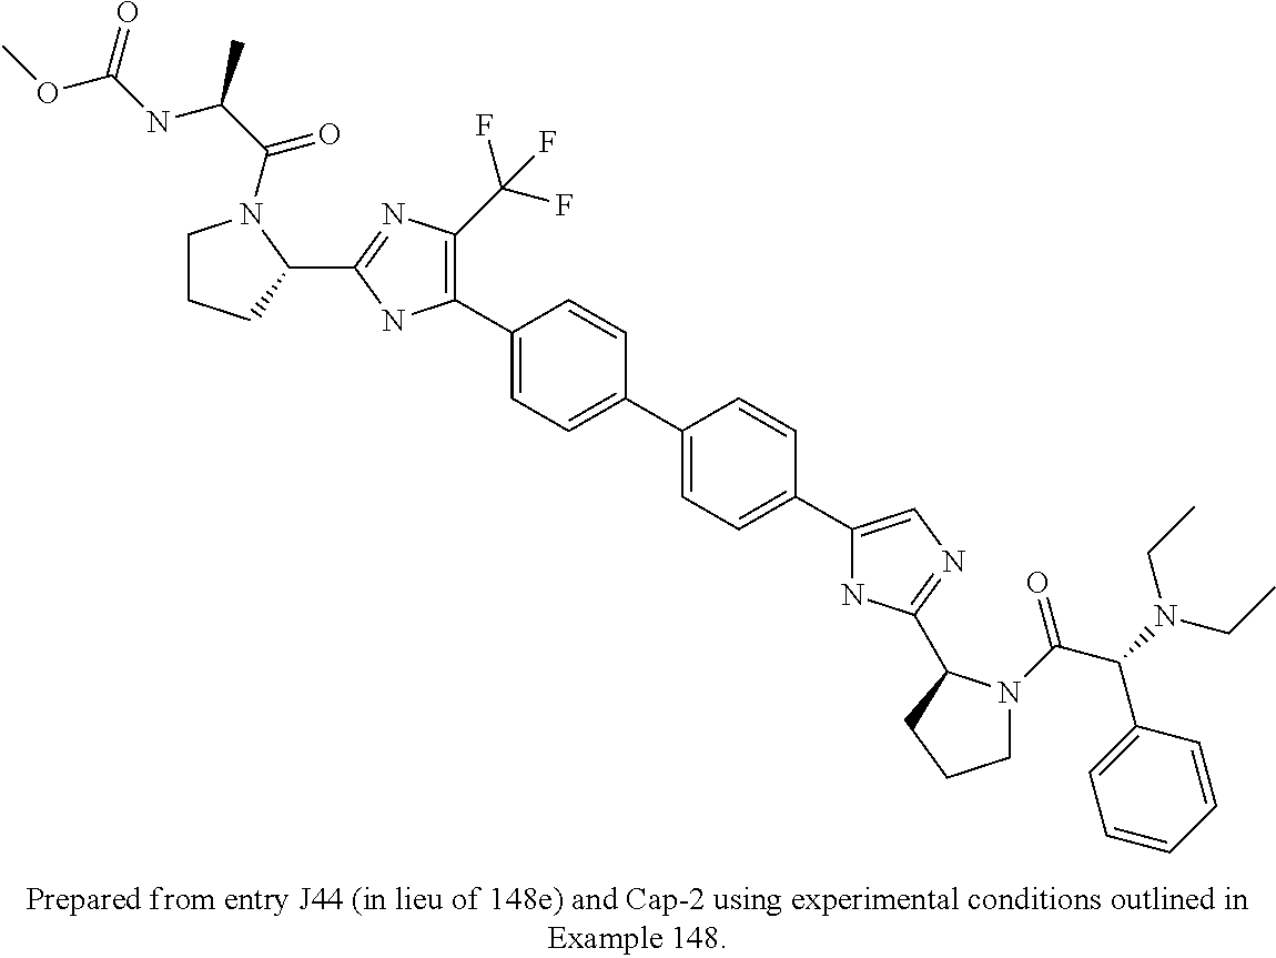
C1(C2=CC=C(C3=CC=C(C4=CN=C(C5N(C(C(N(CC)CC)C6=CC=CC=C6)=O)CCC5)N4)C=C3)C=C2)=C(C(F)(F)F)N=C(C2N(C(C(NC(=O)OC)C)=O)CCC2)N1
